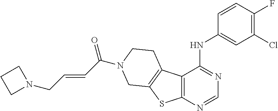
C1=CC(F)=C(Cl)C=C1NC1=NC=NC2=C1C1=C(S2)CN(C(C=CCN2CCC2)=O)CC1
